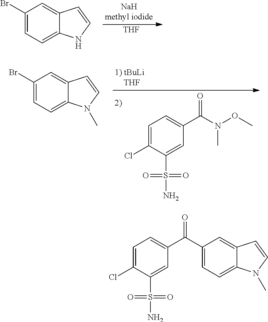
C1(Br)=CC=C2C(=C1)C=CN2.[THF].C1=C(Cl)C(S(N)(=O)=O)=CC(C(N(OC)C)=O)=C1.C1(Br)=CC=C2C(=C1)C=CN2C.C1=C(Cl)C(S(N)(=O)=O)=CC(C(=O)C2=CC=C3C(=C2)C=CN3C)=C1
